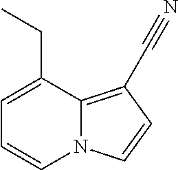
N12C(=C(C#N)C=C1)C(CC)=CC=C2
